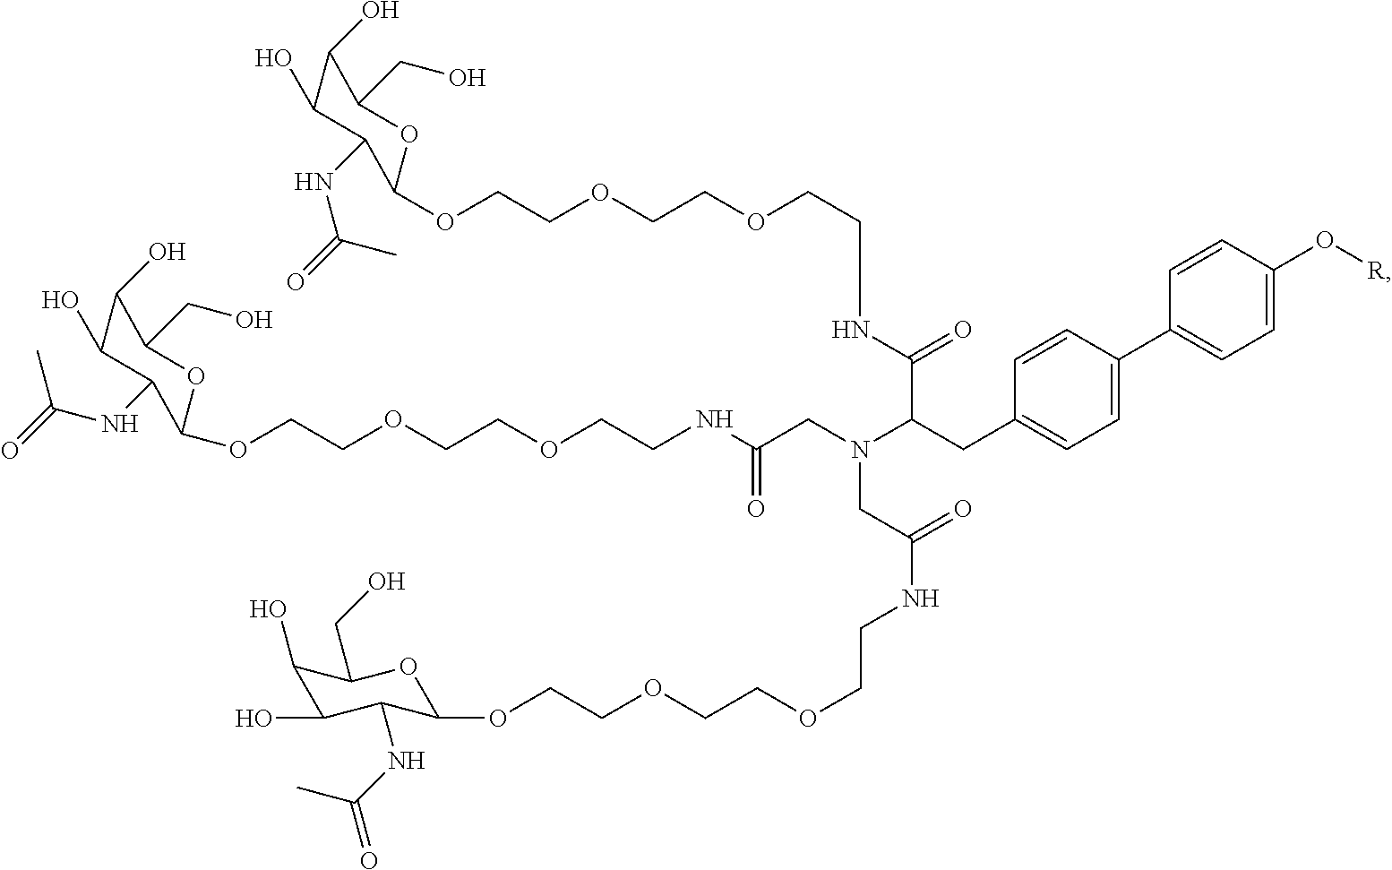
C(OCCOCCNC(CN(C(CC1=CC=C(C2=CC=C(O[R])C=C2)C=C1)C(NCCOCCOCCOC1OC(CO)C(O)C(O)C1NC(=O)C)=O)CC(=O)NCCOCCOCCOC1OC(CO)C(O)C(O)C1NC(=O)C)=O)COC1OC(CO)C(O)C(O)C1NC(=O)C
